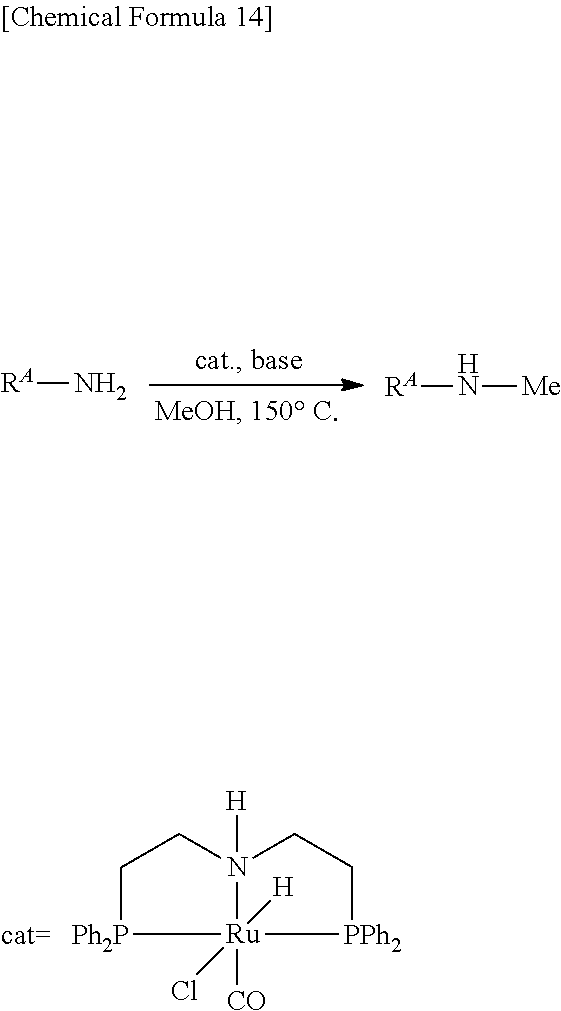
[RA]N.[RA]N[Me].C1[Ph2P][Ru]2(Cl)([CO])([H])N([H])(C1)CC[PPh2]2
